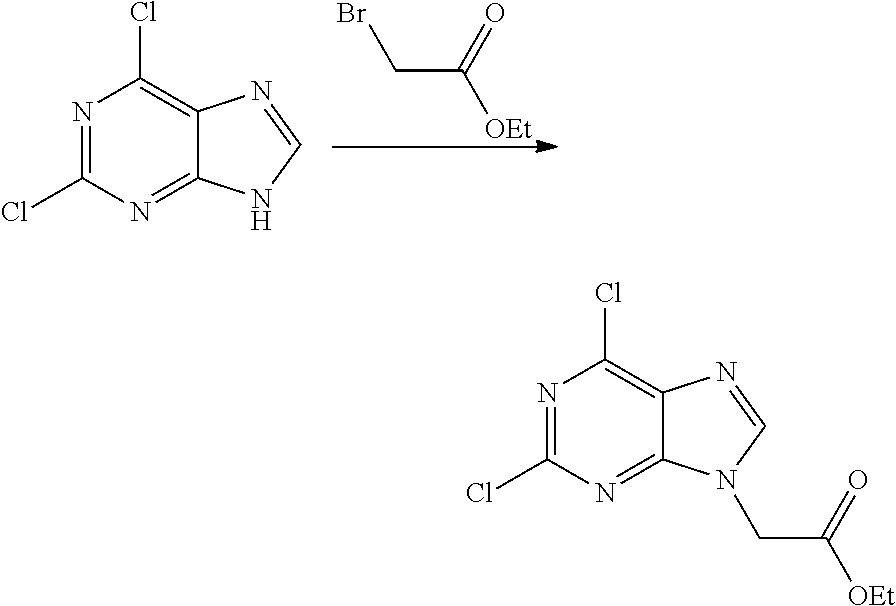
C(C(=O)[OEt])Br.N1=C(Cl)N=C2C(=C1Cl)N=CN2.N1=C(Cl)N=C2C(=C1Cl)N=CN2CC([OEt])=O
